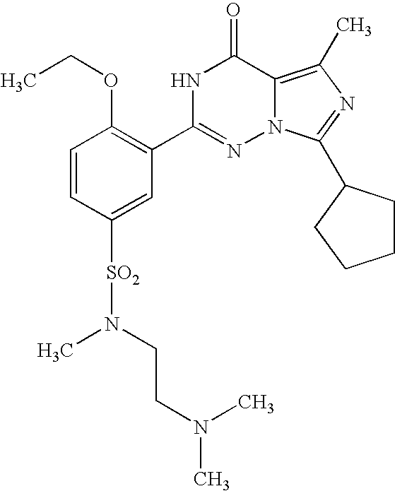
C1=CC([SO2]N(C)CCN(C)C)=CC(C2=NN3C(=C(C)N=C3C3CCCC3)C(=O)N2)=C1OCC
